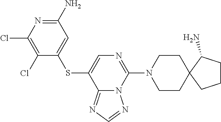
C1CN(C2=NC=C(SC3=CC(N)=NC(Cl)=C3Cl)C3=NC=NN23)CCC12C(N)CCC2
